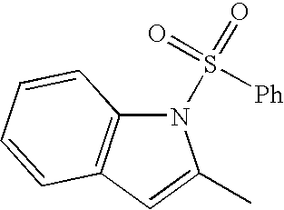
N1(S(=O)(=O)[Ph])C2=C(C=C1C)C=CC=C2
